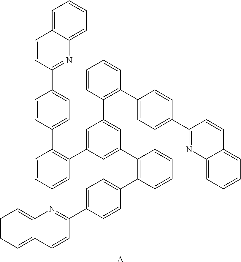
C1=CC=CC(C2=CC(C3=C(C4=CC=C(C5=NC6=CC=CC=C6C=C5)C=C4)C=CC=C3)=CC(C3=C(C4=CC=C(C5=NC6=CC=CC=C6C=C5)C=C4)C=CC=C3)=C2)=C1C1=CC=C(C2=NC3=CC=CC=C3C=C2)C=C1.[A]
